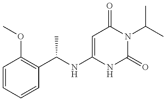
C1=CC=CC(C(NC2=CC(=O)N(C(C)C)C(=O)N2)C)=C1OC
